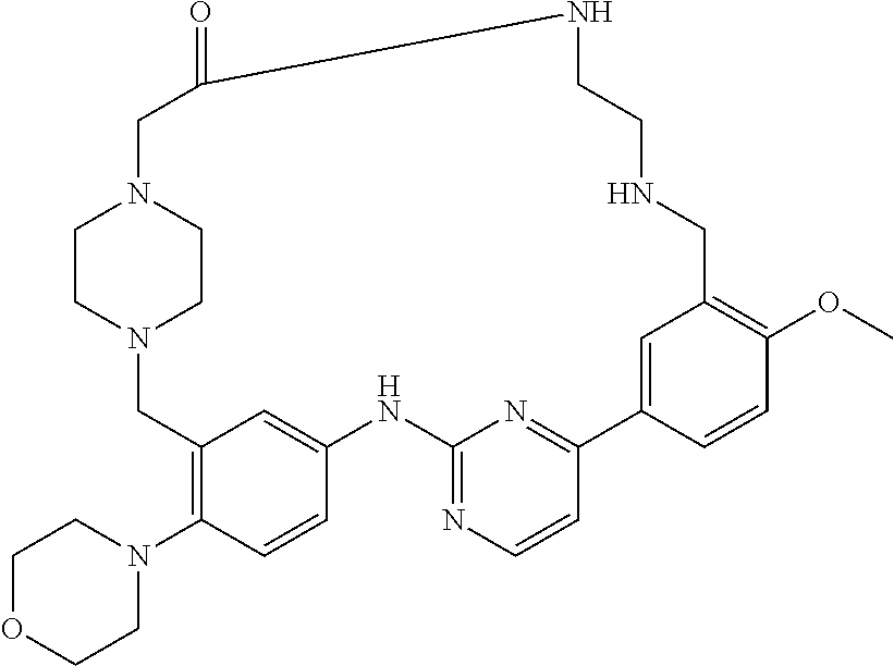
C1CN2CCN1CC(=O)NCCNCC1=C(OC)C=CC(=C1)C1=NC(=NC=C1)NC1=CC(=C(N3CCOCC3)C=C1)C2
